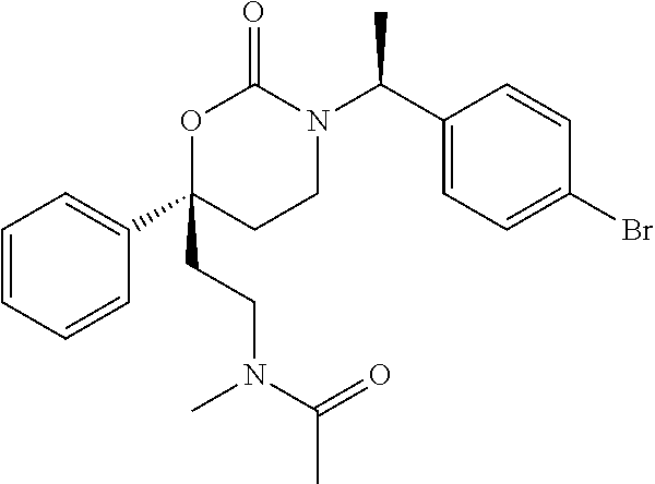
C1=CC=CC(C2(CCN(C)C(C)=O)CCN(C(C3=CC=C(Br)C=C3)C)C(=O)O2)=C1
